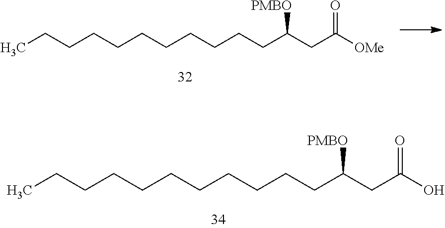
CCCCCCCCCCCC(CC([OMe])=O)[PMBO].CCCCCCCCCCCC(CC(O)=O)[PMBO]
